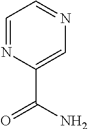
C1=NC(C(=O)N)=CN=C1
